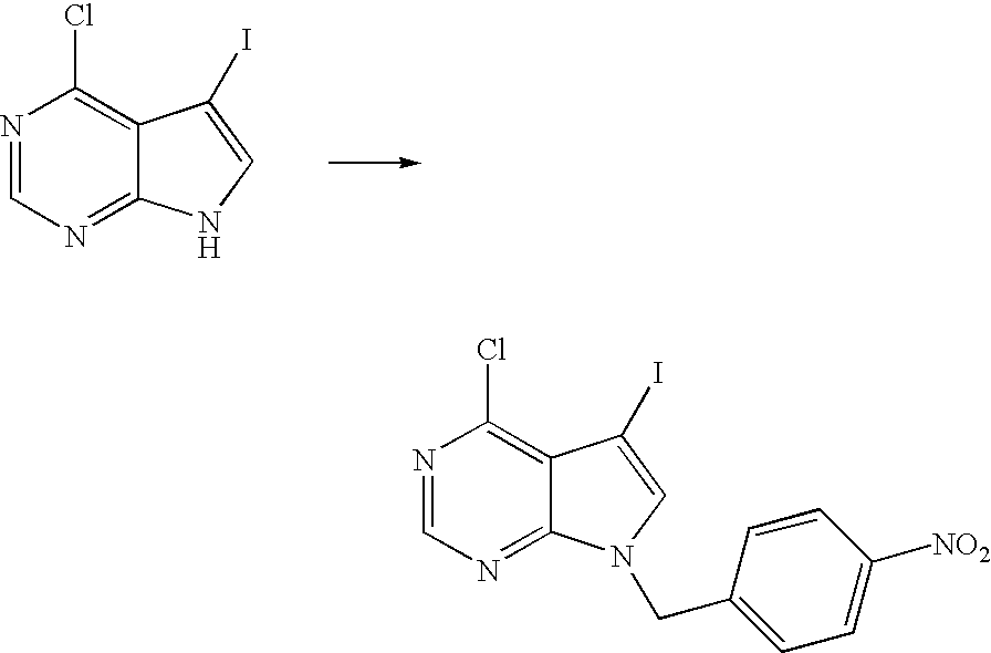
N1=CN=C2C(=C1Cl)C(I)=CN2.N1=CN=C2C(=C1Cl)C(I)=CN2CC1=CC=C([NO2])C=C1
